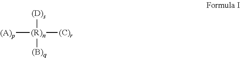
[(A)p][(R)n]([(C)r])([(B)q])[(D)s]
